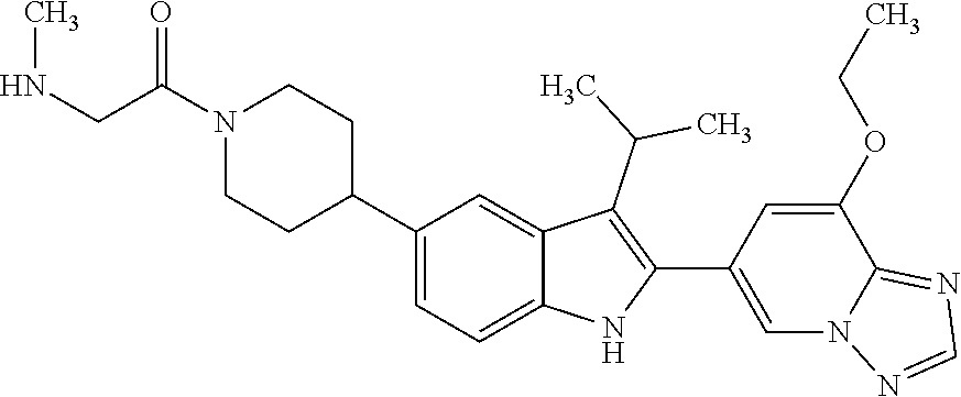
N1(C(CNC)=O)CCC(C2=CC=C3C(=C2)C(C(C)C)=C(C2=CN4C(=NC=N4)C(OCC)=C2)N3)CC1
